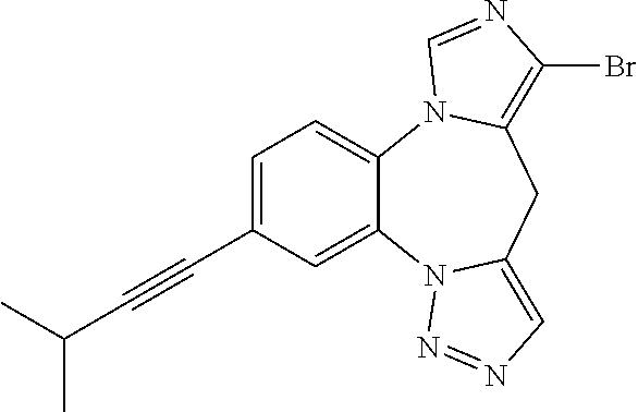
C1=C(C#CC(C)C)C=C2C(=C1)N1C(=C(Br)N=C1)CC1=CN=NN21
